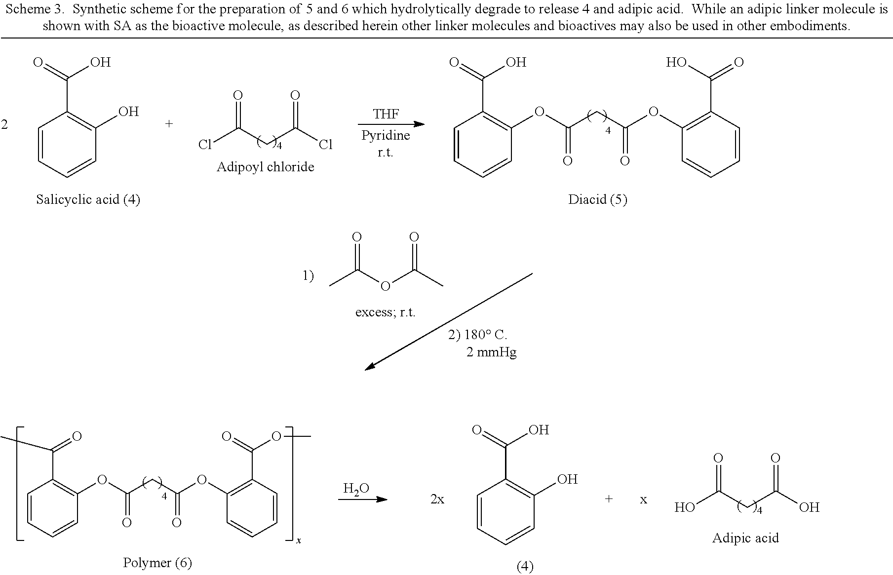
O.C1=CC=CC(OC(CC(OC2=C(C(=O)OC)C=CC=C2)=O)=O)=C1C(=O)C.C1=CC=CC(O)=C1C(=O)O.OC(CC(O)=O)=O.C1=CC=CC(O)=C1C(=O)O.[THF].ClC(CC(Cl)=O)=O.CC(OC(C)=O)=O.C1=CC=CC(OC(CC(OC2=C(C(O)=O)C=CC=C2)=O)=O)=C1C(=O)O
